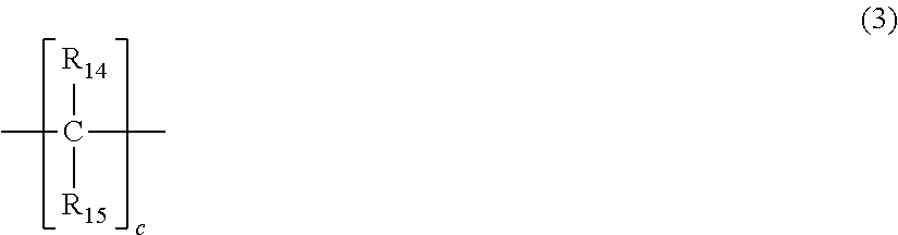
CC(C)([R14])[R15]
